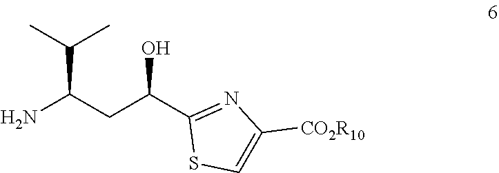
C(C(C1=NC([CO2R10])=CS1)O)C(N)C(C)C
